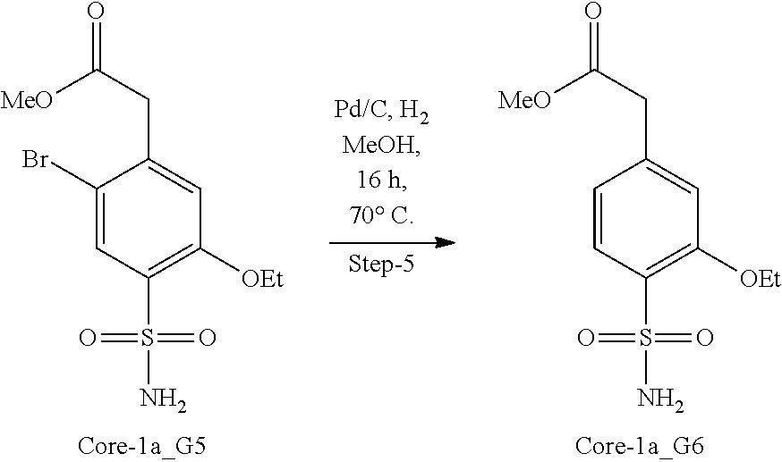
C1(Br)=CC(S(N)(=O)=O)=C([OEt])C=C1CC(=O)[MeO].C1=CC(S(N)(=O)=O)=C([OEt])C=C1CC(=O)[MeO]
